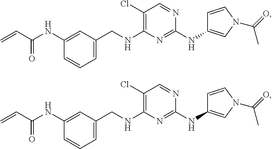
C1=C(CNC2=C(Cl)C=NC(NC3=CN(C(=O)C)C=C3)=N2)C=C(NC(C=C)=O)C=C1.C1=C(CNC2=C(Cl)C=NC(NC3=CN(C(=O)C)C=C3)=N2)C=C(NC(C=C)=O)C=C1
